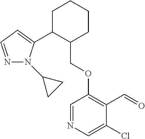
C1C(C2=CC=NN2C2CC2)C(COC2=C(C=O)C(Cl)=CN=C2)CCC1
